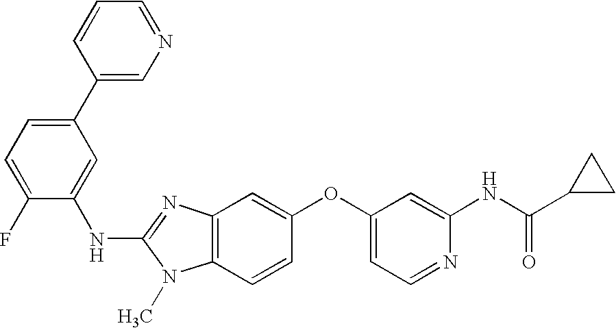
C1(C2=CN=CC=C2)=CC=C(F)C(NC2=NC3=C(N2C)C=CC(OC2=CC=NC(NC(C4CC4)=O)=C2)=C3)=C1
